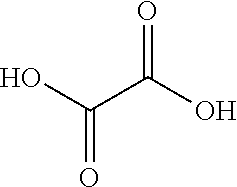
OC(C(O)=O)=O
